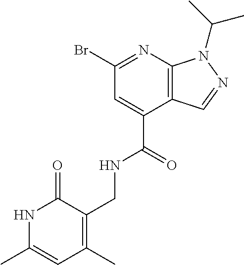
N1C(C)=CC(C)=C(CNC(=O)C2=CC(Br)=NC3=C2C=NN3C(C)C)C1=O
